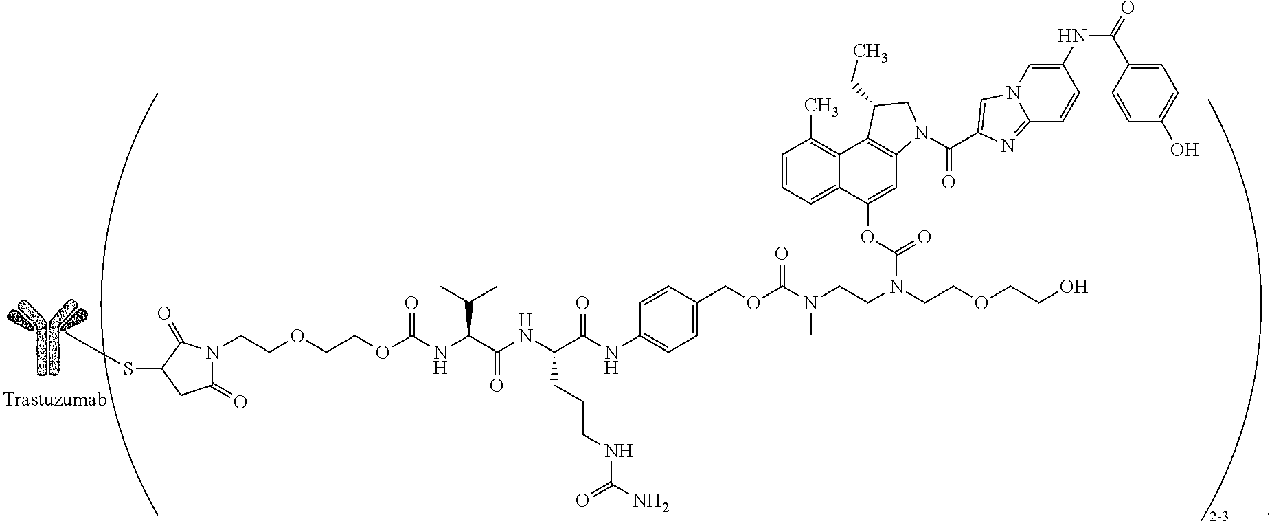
CSC1CC(=O)N(CCOCCOC(NC(C(NC(C(NC2=CC=C(COC(N(CCN(C(OC3=CC4=C(C5=C(C)C=CC=C35)C(CC)CN4C(C3=CN4C(=N3)C=CC(NC(C3=CC=C(O)C=C3)=O)=C4)=O)=O)CCOCCO)C)=O)C=C2)=O)CCCNC(N)=O)=O)C(C)C)=O)C1=O
